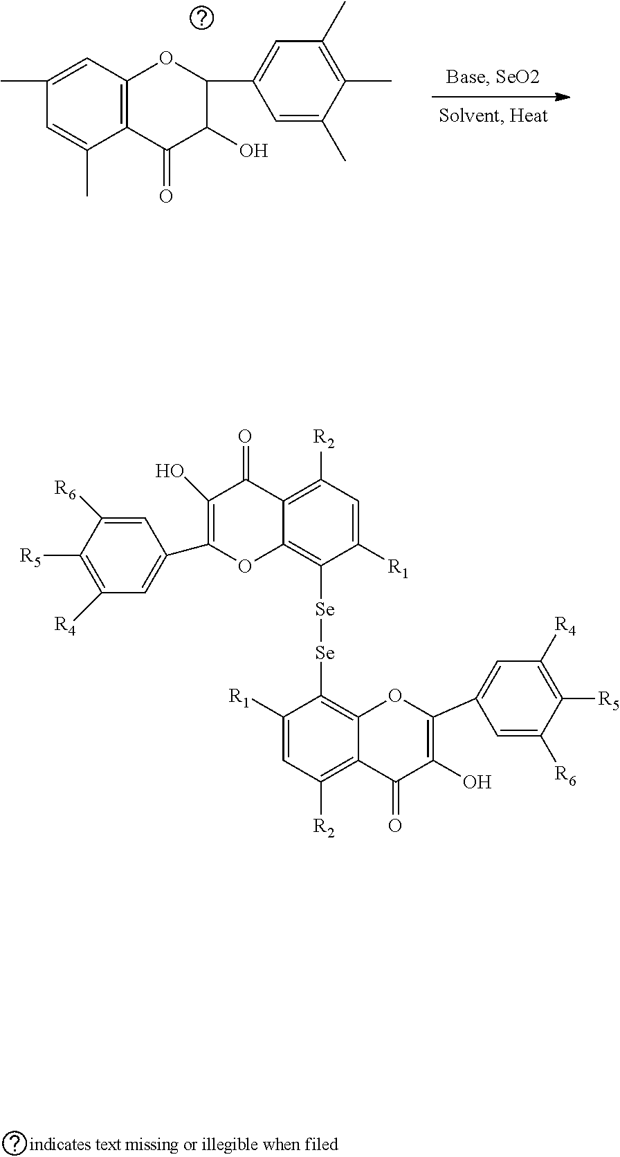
C12=C(C=C(C)C=C1C)OC(C1=CC(C)=C(C)C(C)=C1)C(O)C2=O.C12=C([R2])C=C([R1])C([Se][Se]C3=C4C(=C([R2])C=C3[R1])C(=O)C(O)=C(C3=CC([R4])=C([R5])C([R6])=C3)O4)=C1OC(C1=CC([R4])=C([R5])C([R6])=C1)=C(O)C2=O
